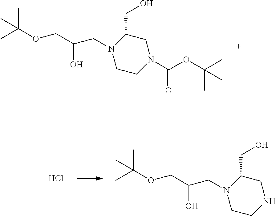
N1(CC(COC(C)(C)C)O)CCN(C(OC(C)(C)C)=O)CC1CO.N1(CC(COC(C)(C)C)O)CCNCC1CO.Cl
